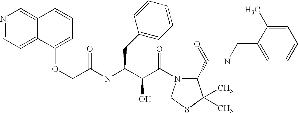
N(C(C(C(=O)N1C(C(NCC2=CC=CC=C2C)=O)C(C)(C)SC1)O)CC1=CC=CC=C1)C(COC1=CC=CC2=CN=CC=C12)=O
